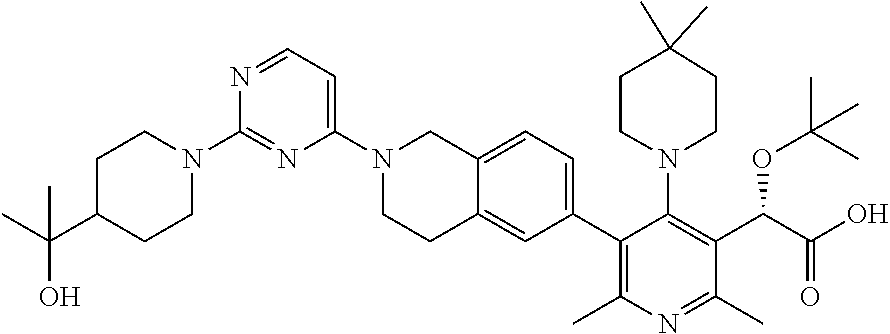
C1(C2=C(C)N=C(C)C(C(C(O)=O)OC(C)(C)C)=C2N2CCC(C)(C)CC2)=CC=C2C(=C1)CCN(C1=CC=NC(N3CCC(C(C)(C)O)CC3)=N1)C2
